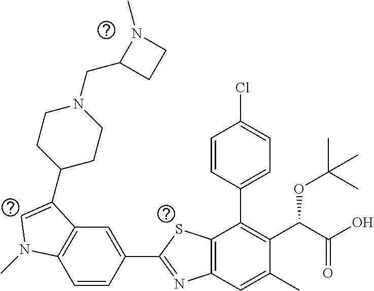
C1=CC(C2=NC3=C(S2)C(C2=CC=C(Cl)C=C2)=C(C(C(O)=O)OC(C)(C)C)C(C)=C3)=CC2=C1N(C)C=C2C1CCN(CC2CCN2C)CC1
